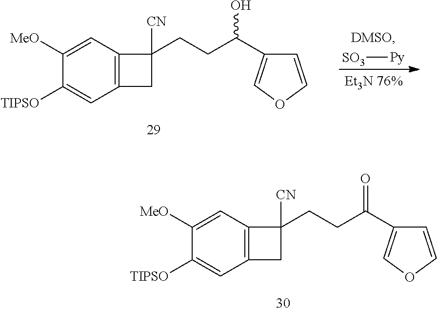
C12=C(C=C([MeO])C([TIPSO])=C1)C([CN])(CCC(=O)C1=COC=C1)C2.C12=C(C=C([MeO])C([TIPSO])=C1)C([CN])(CCC(O)C1=COC=C1)C2.[SO3][Py]
